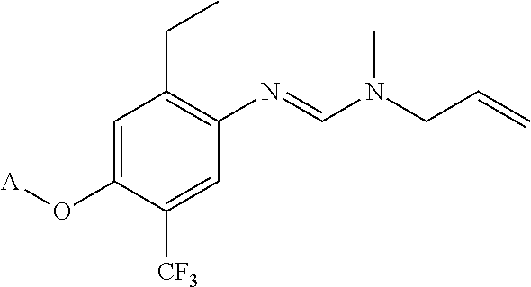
C1=C(O[A])C([CF3])=CC(N=CN(CC=C)C)=C1CC
